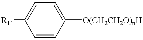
[R11]C1=CC=C([O(CH2CH2O)nH])C=C1
